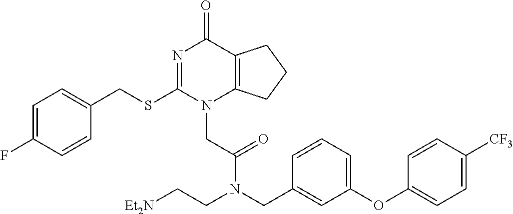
C1=C(F)C=CC(CSC2=NC(=O)C3=C(N2CC(=O)N(CC2=CC(OC4=CC=C([CF3])C=C4)=CC=C2)CC[Et2N])CCC3)=C1
